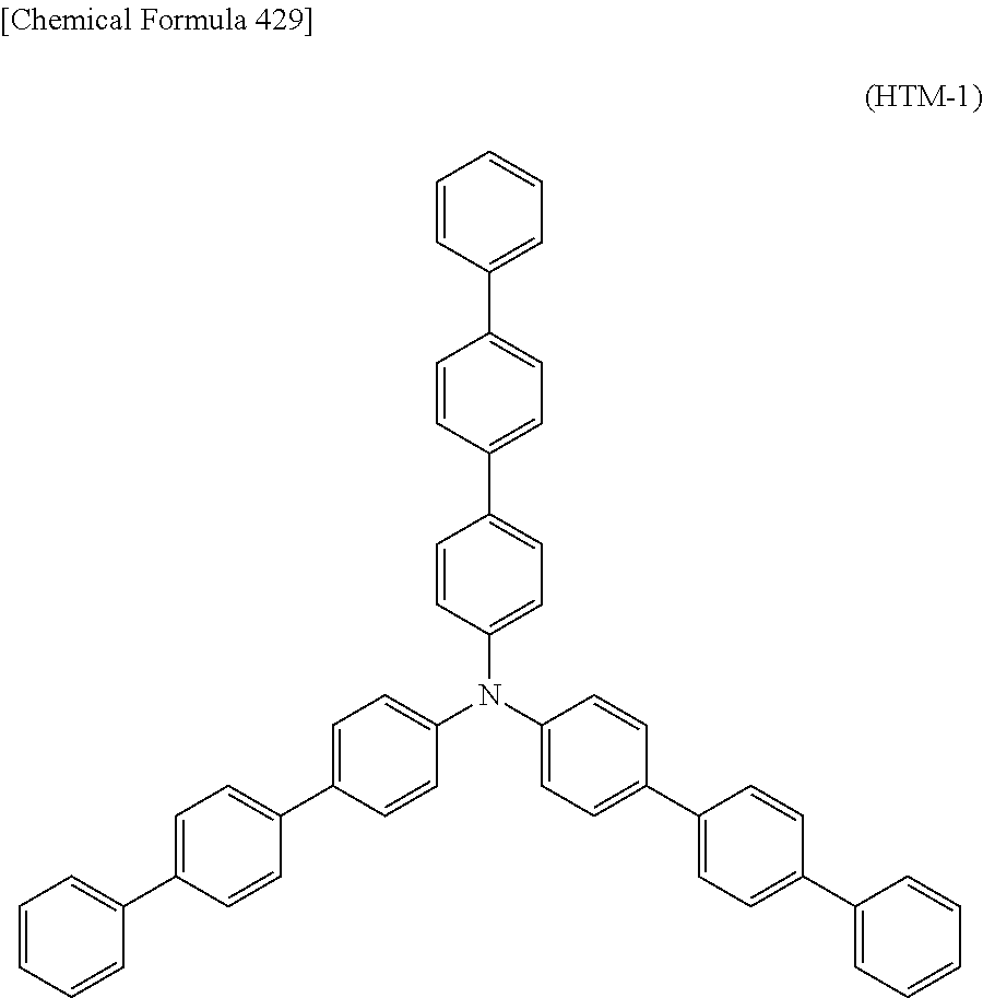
C1=CC(C2=CC=C(N(C3=CC=C(C4=CC=C(C5=CC=CC=C5)C=C4)C=C3)C3=CC=C(C4=CC=C(C5=CC=CC=C5)C=C4)C=C3)C=C2)=CC=C1C1=CC=CC=C1
